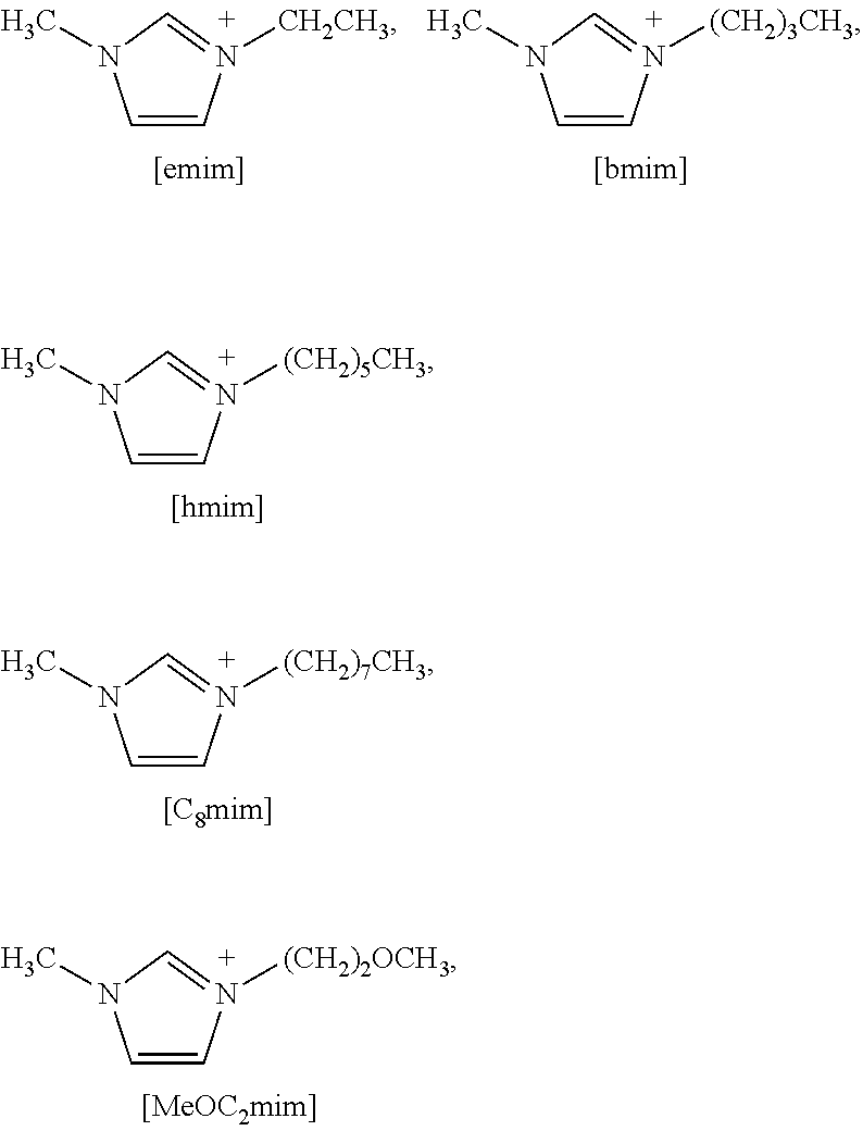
C1=CN([CH2CH3])=CN1C.C1=CN([(CH2)3CH3])=CN1C.C1=CN([(CH2)5CH3])=CN1C.C1=CN([(CH2)7CH3])=CN1C.C1=CN([(CH2)2OCH3])=CN1C
